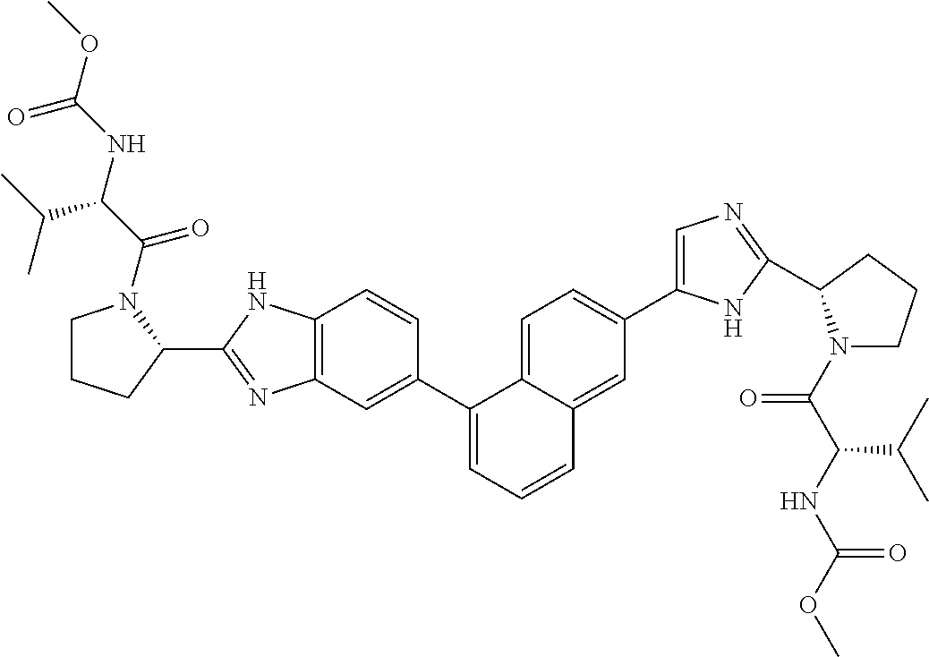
C1CCC(C2=NC3=C(N2)C=CC(C2=CC=CC4=CC(C5=CN=C(C6N(C(C(NC(OC)=O)C(C)C)=O)CCC6)N5)=CC=C24)=C3)N1C(C(NC(OC)=O)C(C)C)=O
